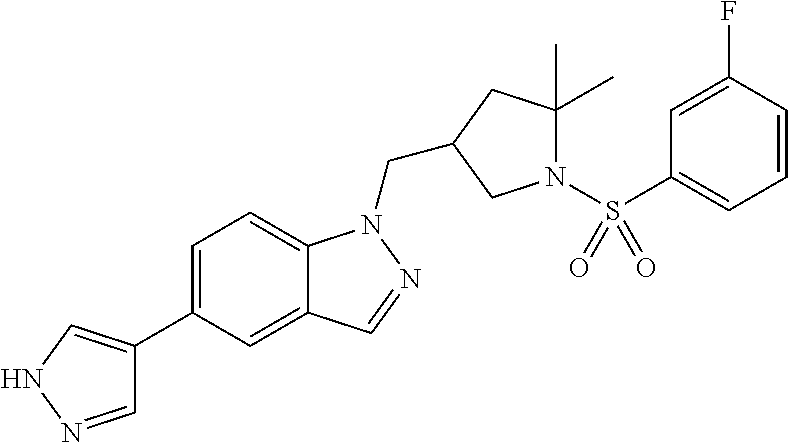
C1=NNC=C1C1=CC=C2C(=C1)C=NN2CC1CC(C)(C)N(S(C2=CC=CC(F)=C2)(=O)=O)C1
